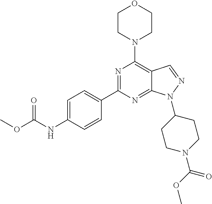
C1CN(C2=C3C(=NC(C4=CC=C(NC(OC)=O)C=C4)=N2)N(C2CCN(C(=O)OC)CC2)N=C3)CCO1
